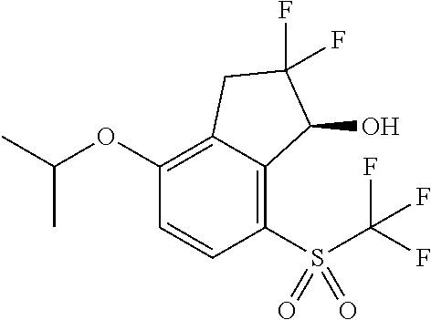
C1(OC(C)C)=C2C(=C(S(C(F)(F)F)(=O)=O)C=C1)C(O)C(F)(F)C2
